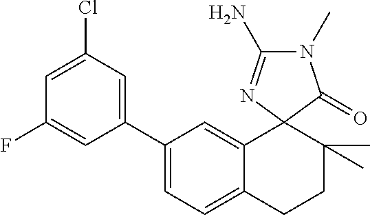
C1(C2=CC=C3C(=C2)C2(C(C)(C)CC3)C(=O)N(C)C(N)=N2)=CC(Cl)=CC(F)=C1
